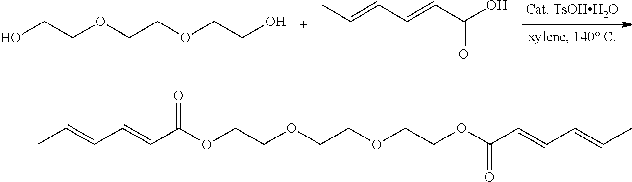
OCCOCCOCCO.CC=CC=CC(O)=O.CC=CC=CC(OCCOCCOCCOC(C=CC=CC)=O)=O
